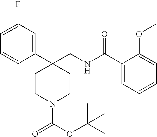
C1CC(C2=CC(F)=CC=C2)(CNC(C2=CC=CC=C2OC)=O)CCN1C(=O)OC(C)(C)C
